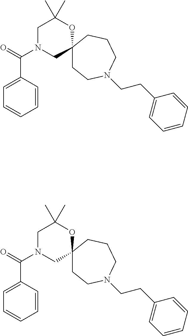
O=C(N1CC2(OC(C)(C)C1)CCN(CCC1=CC=CC=C1)CCC2)C1=CC=CC=C1.O=C(N1CC2(OC(C)(C)C1)CCN(CCC1=CC=CC=C1)CCC2)C1=CC=CC=C1
